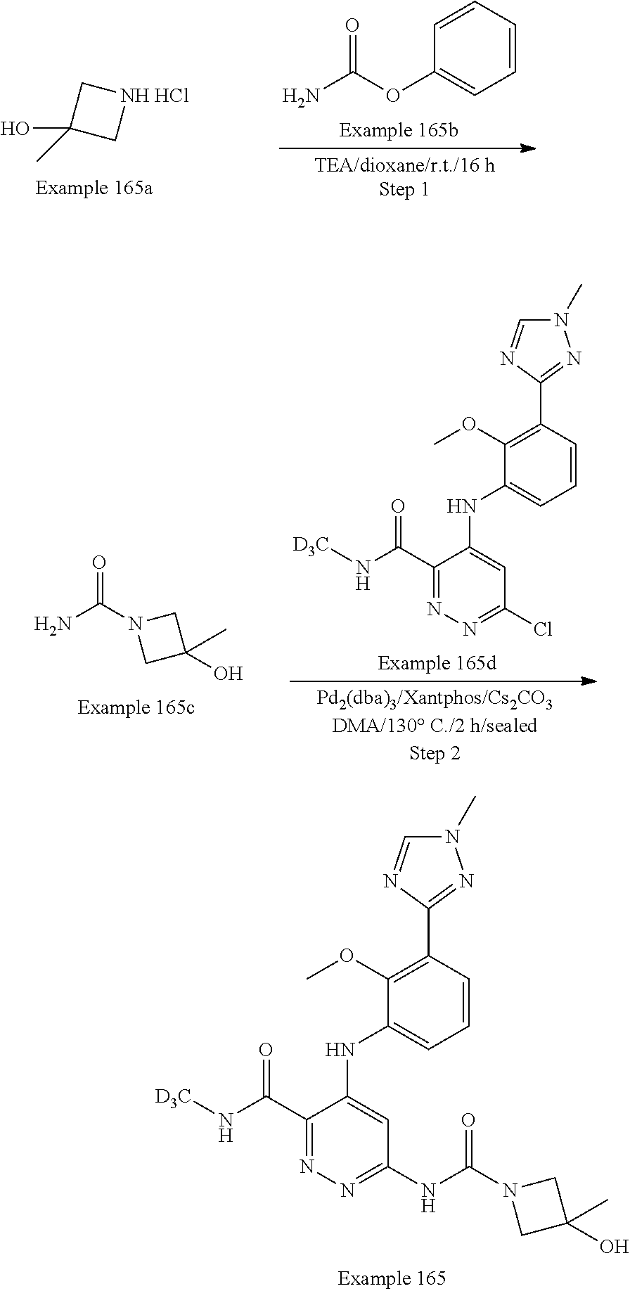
C1=CC=CC(OC(N)=O)=C1.C1C(O)(C)C[NH HCl]1.NC(N1CC(O)(C)C1)=O.C1(OC)=C(C2=NN(C)C=N2)C=CC=C1NC1=CC(Cl)=NN=C1C(N[D3C])=O.C1(OC)=C(C2=NN(C)C=N2)C=CC=C1NC1=CC(NC(N2CC(O)(C)C2)=O)=NN=C1C(N[D3C])=O
